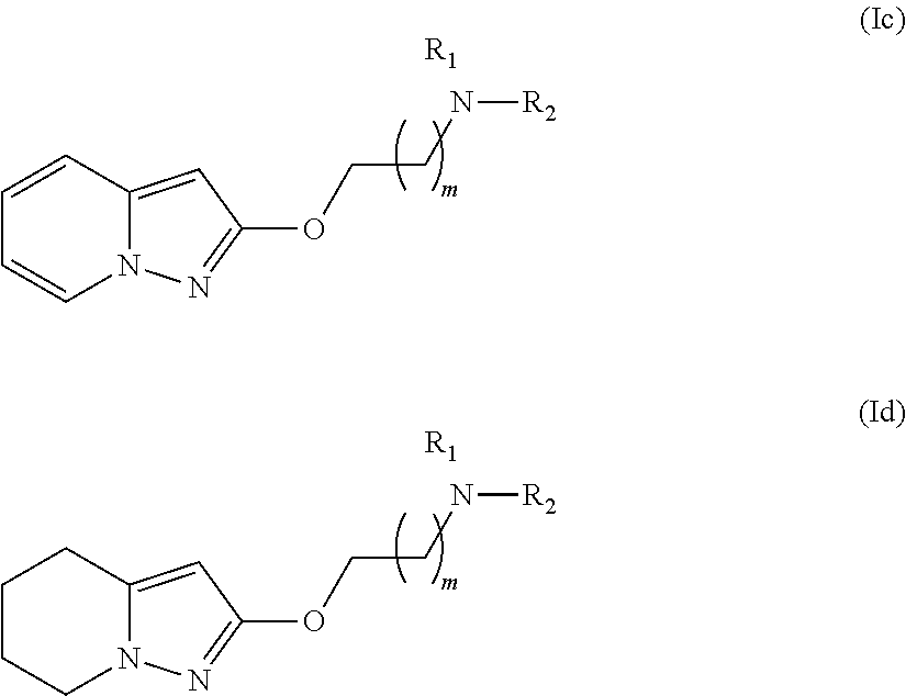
C1=CC2=CC(OCCN[R2])=NN2C=C1.[R1].C1CCN2C(=CC(OCCN[R2])=N2)C1.[R1]
